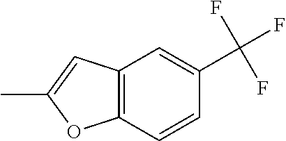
C12=C(OC(C)=C1)C=CC(C(F)(F)F)=C2
